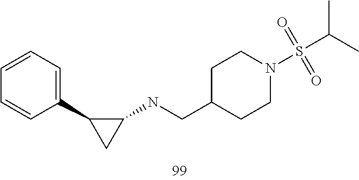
C1(C2CC2NCC2CCN(S(C(C)C)(=O)=O)CC2)=CC=CC=C1
